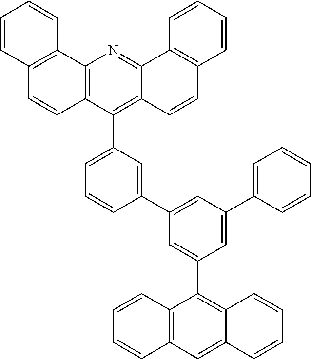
C12=C(C3=CC=CC(C4=CC(C5=CC=CC=C5)=CC(C5=C6C(=CC7=C5C=CC=C7)C=CC=C6)=C4)=C3)C3=C(N=C1C1=C(C=C2)C=CC=C1)C1=C(C=C3)C=CC=C1
